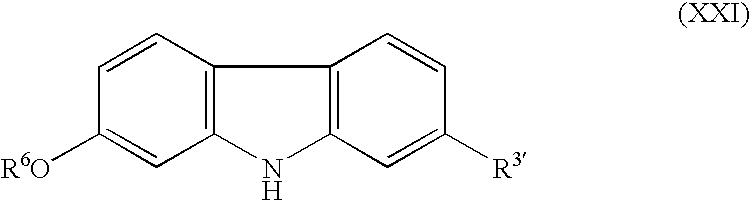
C12=C(C3=C(N1)C=C([R6O])C=C3)C=CC([R3])=C2
